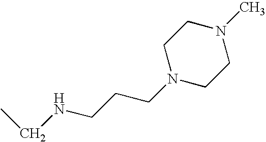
C1N(CCCNCC)CCN(C)C1
